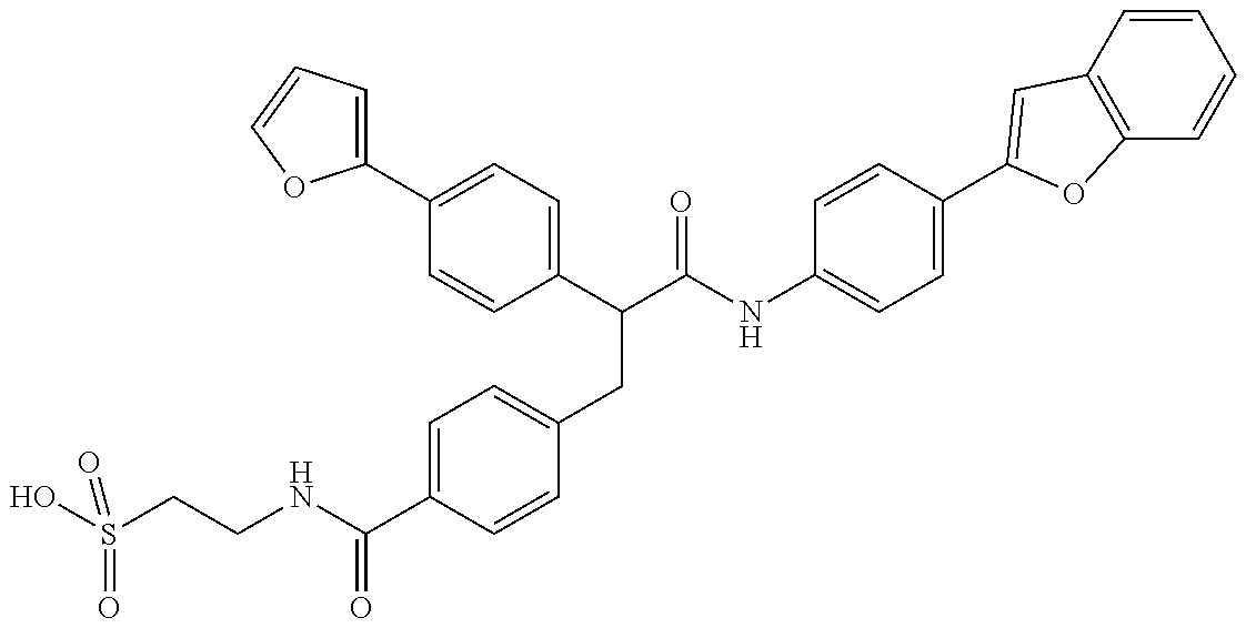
OS(CCNC(C1=CC=C(CC(C(NC2=CC=C(C3=CC4=C(C=CC=C4)O3)C=C2)=O)C2=CC=C(C3=CC=CO3)C=C2)C=C1)=O)(=O)=O
